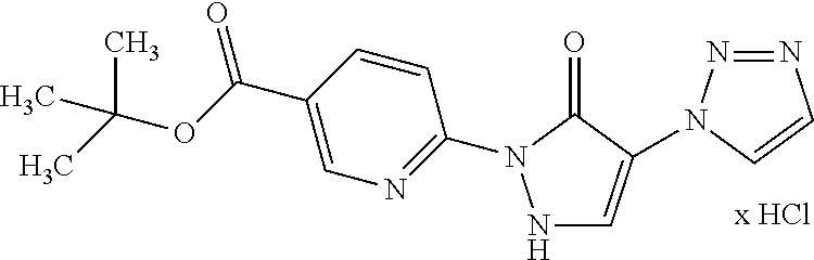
N1=NN(C2=CNN(C3=NC=C(C(OC(C)(C)C)=O)C=C3)C2=O)C=C1
